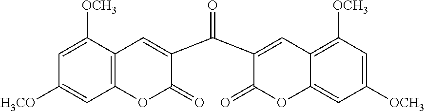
C12=C([OCH3])C=C([OCH3])C=C1OC(=O)C(C(C1=CC3=C(OC1=O)C=C([H3CO])C=C3[OCH3])=O)=C2
